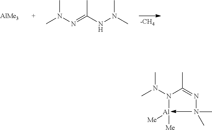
[AlMe3].CN(N=C(NN(C)C)C)C.[-CH4].CN(N(C(=NN(C)C)C)[Al]([Me])[Me])C
